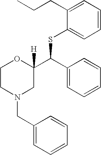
C1(CCC)=CC=CC=C1SC(C1=CC=CC=C1)C1([H])OCCN(CC2=CC=CC=C2)C1
